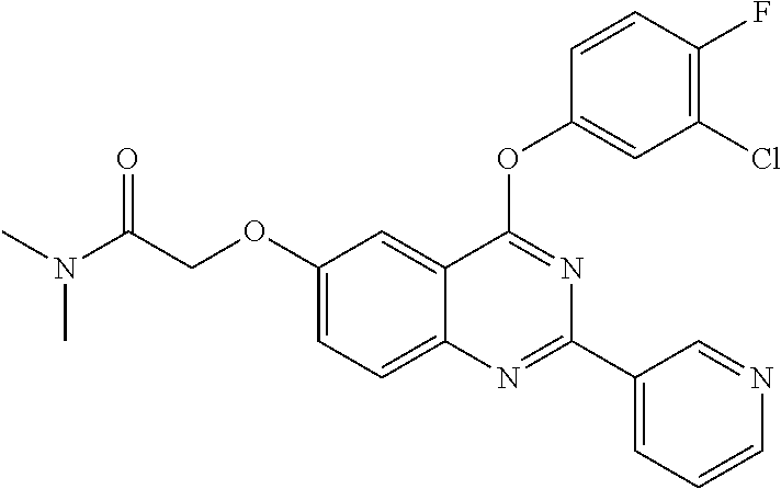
O(C1=CC=C2C(=C1)C(OC1=CC(Cl)=C(F)C=C1)=NC(C1=CC=CN=C1)=N2)CC(N(C)C)=O
